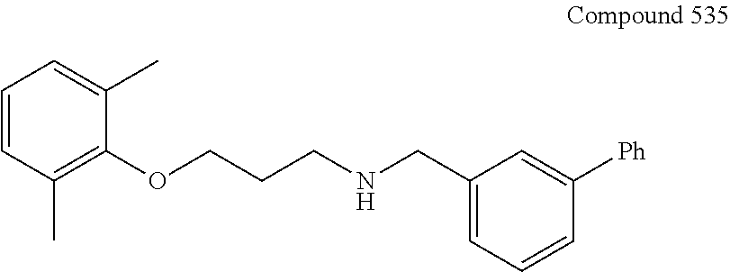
C1(OCCCNCC2=CC=CC([Ph])=C2)=C(C)C=CC=C1C
